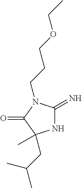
N1C(=N)N(CCCOCC)C(=O)C1(C)CC(C)C
